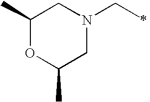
C1(C)OC(C)CN(CC)C1
